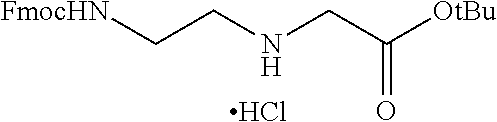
[FmocHN]CCNCC([OtBu])=O.Cl
